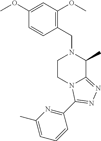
C1(CN2CCN3C(=NN=C3C3=NC(C)=CC=C3)C2C)=C(OC)C=C(OC)C=C1
